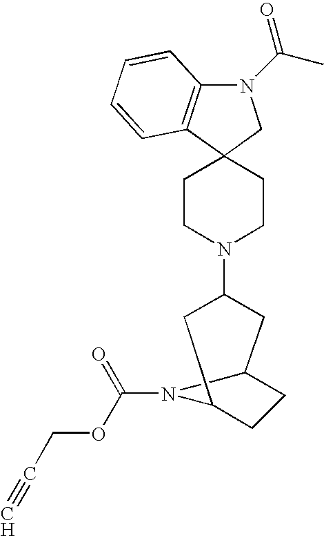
C1CN(C2CC3CCC(C2)N3C(=O)OCC#C)CCC12CN(C(C)=O)C1=C2C=CC=C1
